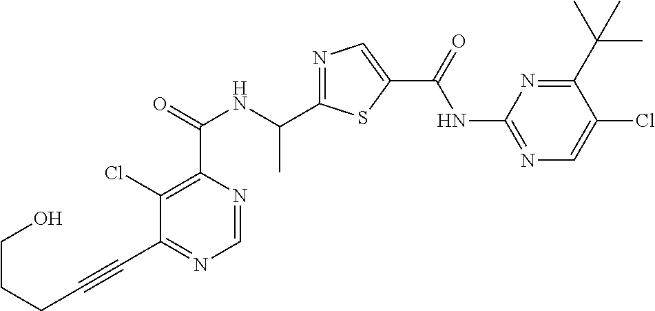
C1=NC(C(=O)NC(C2=NC=C(C(=O)NC3=NC=C(Cl)C(C(C)(C)C)=N3)S2)C)=C(Cl)C(C#CCCCO)=N1
